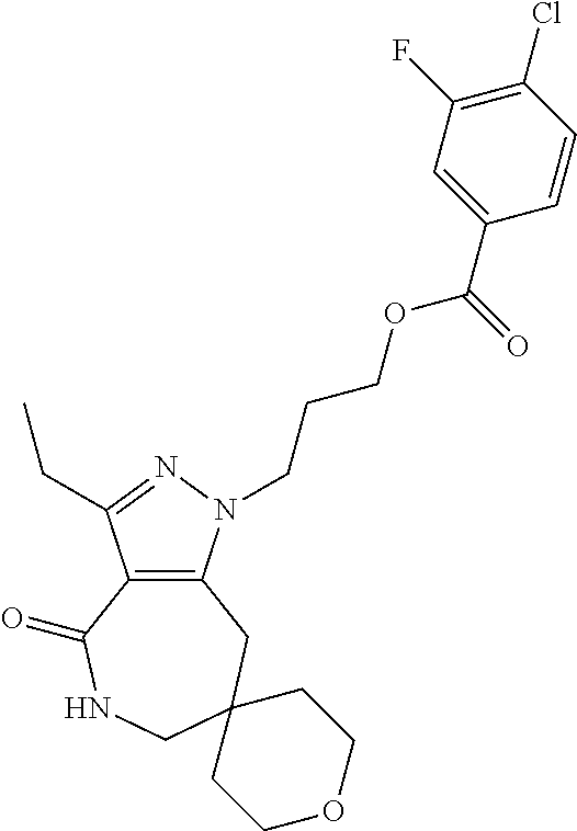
C12=C(N(CCCOC(C3=CC(F)=C(Cl)C=C3)=O)N=C1CC)CC1(CNC2=O)CCOCC1
